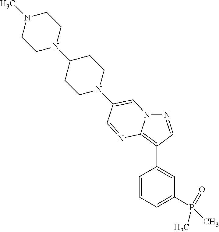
N1=CC(C2=CC(P(C)(=O)C)=CC=C2)=C2N1C=C(N1CCC(N3CCN(C)CC3)CC1)C=N2
